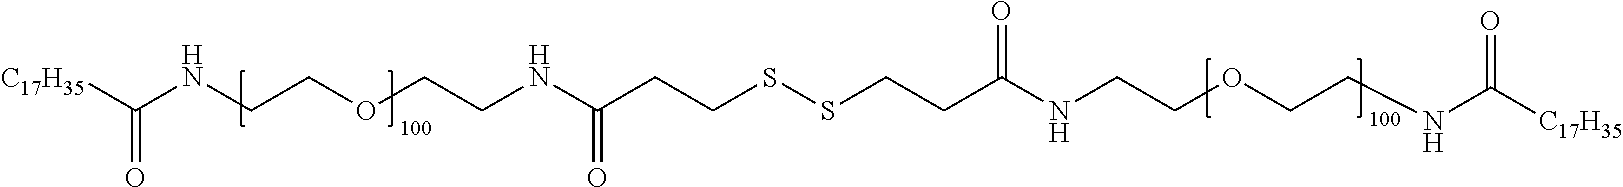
[C17H35]C(NCCOCCNC(CCSSCCC(NCCOCCNC([C17H35])=O)=O)=O)=O
